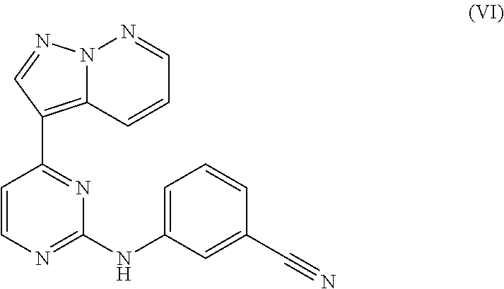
N12C(=C(C3=NC(NC4=CC=CC(C#N)=C4)=NC=C3)C=N1)C=CC=N2
